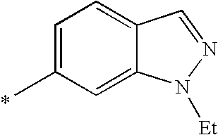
C1=C(C)C=C2C(=C1)C=NN2[Et]
